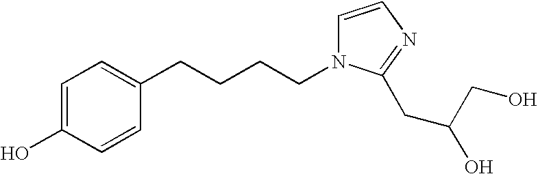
C1=C(O)C=CC(CCCCN2C=CN=C2CC(CO)O)=C1
